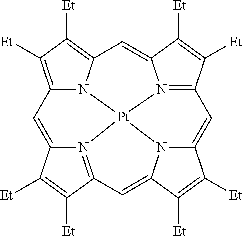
N12=C3C([Et])=C([Et])C1=CC1=C([Et])C([Et])=C4N1[Pt]21N2=C(C([Et])=C([Et])C2=C4)C=C2N1C(=C3)C([Et])=C2[Et]
